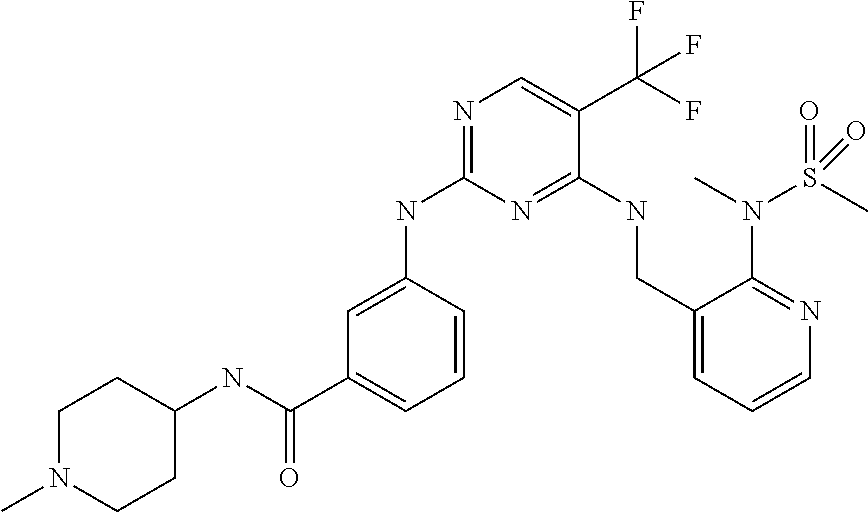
C1=C(NC2=NC=C(C(F)(F)F)C(NCC3=CC=CN=C3N(C)S(C)(=O)=O)=N2)C=CC=C1C(NC1CCN(C)CC1)=O
